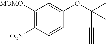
C1([MOMO])=C([O2N])C=CC(OC(C)(C)C#C)=C1
